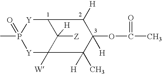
P1(C)(=O)[Y]C2([W])C([H])([Z])C([Y]1)C([H])C([H])(OC(=O)C)C2([H])C
